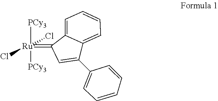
[Ru]([PCy3])([PCy3])(Cl)(Cl)=C1C2=CC=CC=C2C(C2=CC=CC=C2)=C1
